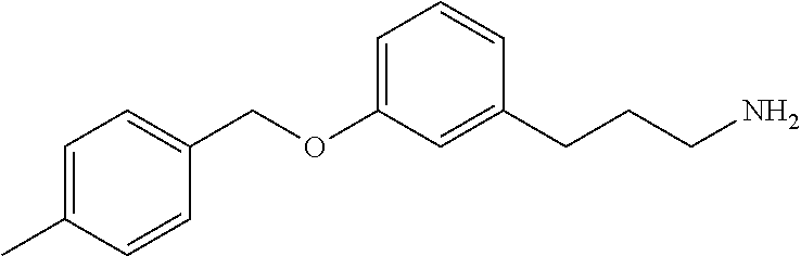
C1=C(OCC2=CC=C(C)C=C2)C=C(CCCN)C=C1
